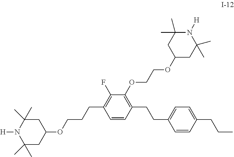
[H]N1C(C)(C)CC(OCCCC2=C(F)C(OCCOC3CC(C)(C)N([H])C(C)(C)C3)=C(CCC3=CC=C(CCC)C=C3)C=C2)CC1(C)C
